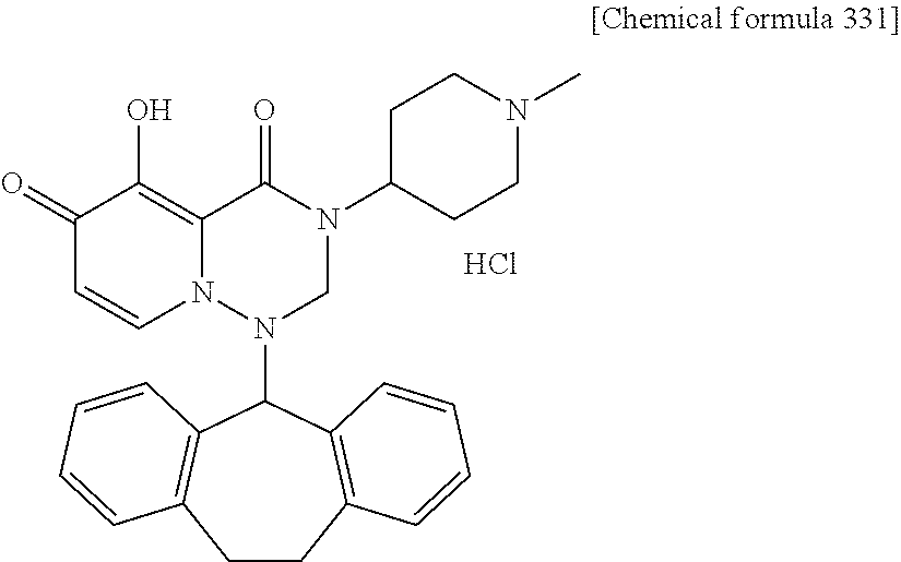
C1(=O)C=CN2C(=C1O)C(=O)N(C1CCN(C)CC1)CN2C1C2=C(CCC3=C1C=CC=C3)C=CC=C2.Cl
